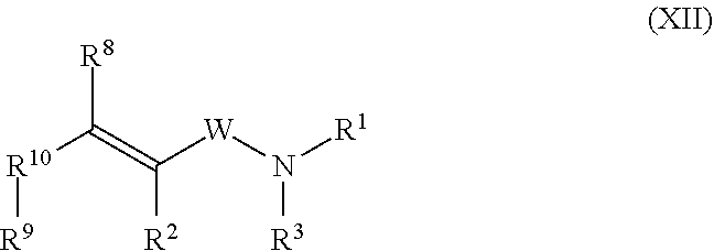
[R8]C(=C([W]N([R1])[R3])[R2])[R10][R9]
